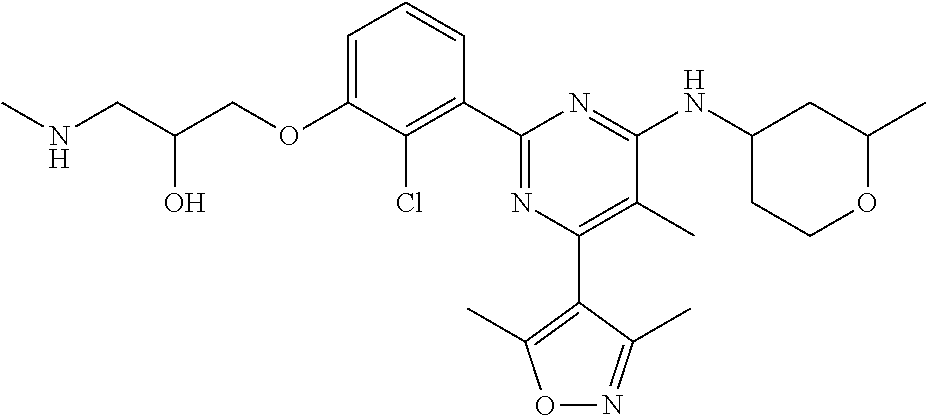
C1=C(OCC(CNC)O)C(Cl)=C(C2=NC(C3=C(C)ON=C3C)=C(C)C(NC3CCOC(C)C3)=N2)C=C1
